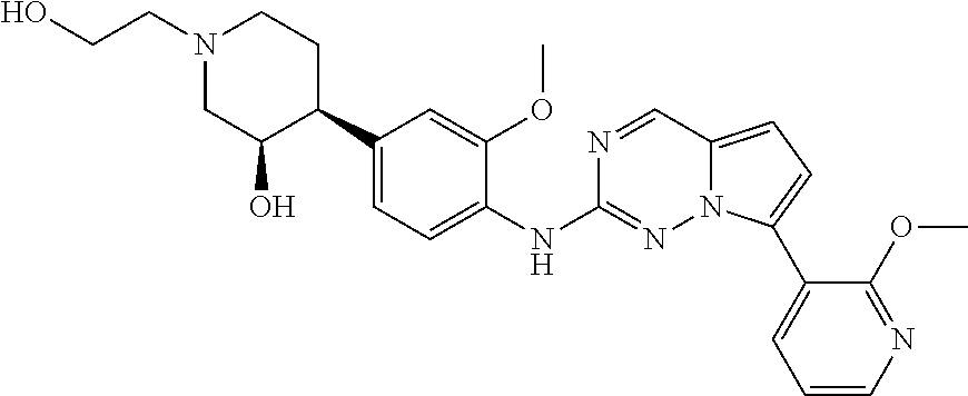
N1(CCO)CC(O)C(C2=CC=C(NC3=NN4C(=CC=C4C4=CC=CN=C4OC)C=N3)C(OC)=C2)CC1
